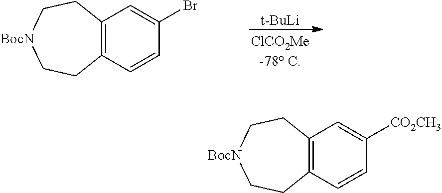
[t-BuLi].C12=C(C=CC(Br)=C1)CC[BocN]CC2.C12=C(C=CC([CO2CH3])=C1)CC[BocN]CC2
